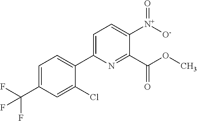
[N+]([O-])(=O)C1=CC=C(C2=CC=C(C(F)(F)F)C=C2Cl)N=C1C(OC)=O
